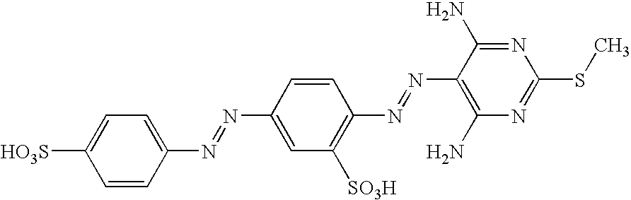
C1(N=NC2=CC([SO3H])=C(N=NC3=C(N)N=C(SC)N=C3N)C=C2)=CC=C([HO3S])C=C1
